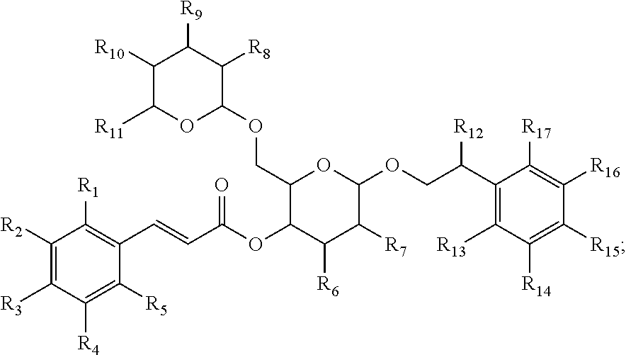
C1([R2])=C([R3])C([R4])=C([R5])C(C=CC(OC2C([R6])C([R7])C(OCC(C3=C([R13])C([R14])=C([R15])C([R16])=C3[R17])[R12])OC2COC2C([R8])C([R9])C([R10])C([R11])O2)=O)=C1[R1]
